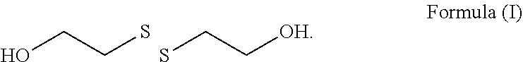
OCCS.SCC[OH]
